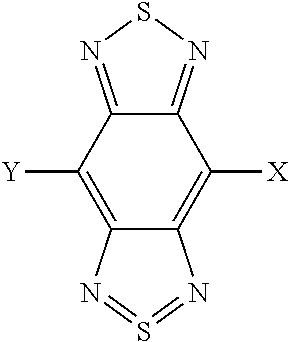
C1([X])=C2C(=C([Y])C3=NSN=C13)N=S=N2
